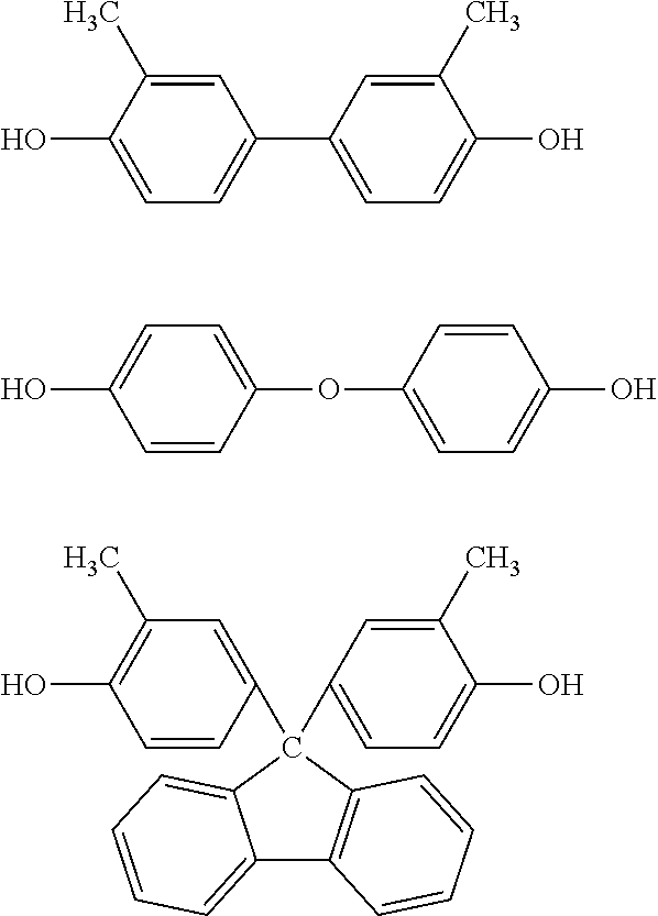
C1(C)=CC(C2=CC=C(O)C(C)=C2)=CC=C1O.C1=CC(OC2=CC=C(O)C=C2)=CC=C1O.C12=CC=CC=C1C(C1=CC(C)=C(O)C=C1)(C1=CC=C(O)C(C)=C1)C1=C2C=CC=C1
